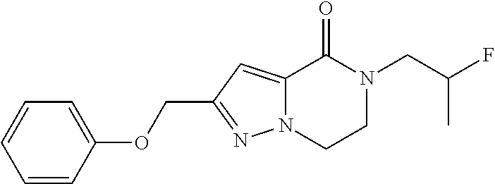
C1=CC(OCC2=NN3C(=C2)C(=O)N(CC(C)F)CC3)=CC=C1
